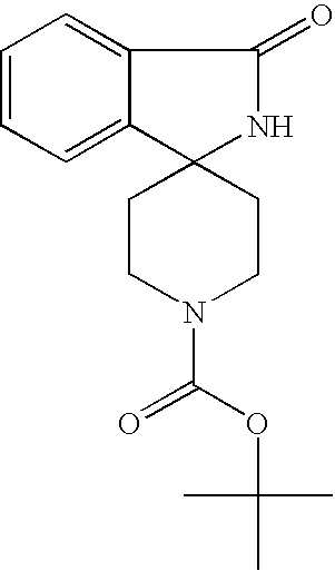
C12=CC=CC=C1C1(NC2=O)CCN(C(OC(C)(C)C)=O)CC1
